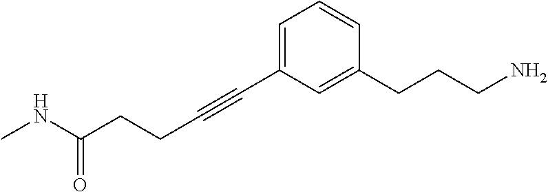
C(#CC1=CC=CC(CCCN)=C1)CCC(NC)=O
